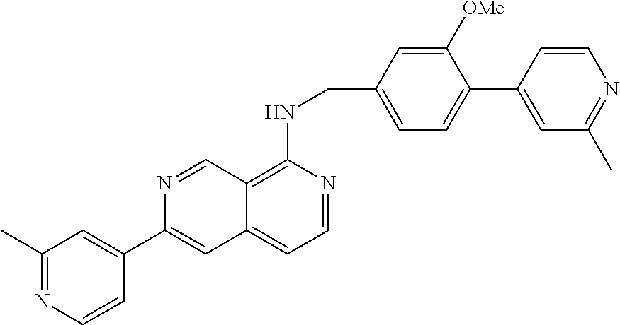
C1([OMe])=CC(CNC2=C3C(=CC=N2)C=C(C2=CC(C)=NC=C2)N=C3)=CC=C1C1=CC(C)=NC=C1
